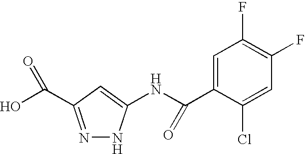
N1=C(C(O)=O)C=C(NC(=O)C2=CC(F)=C(F)C=C2Cl)N1
